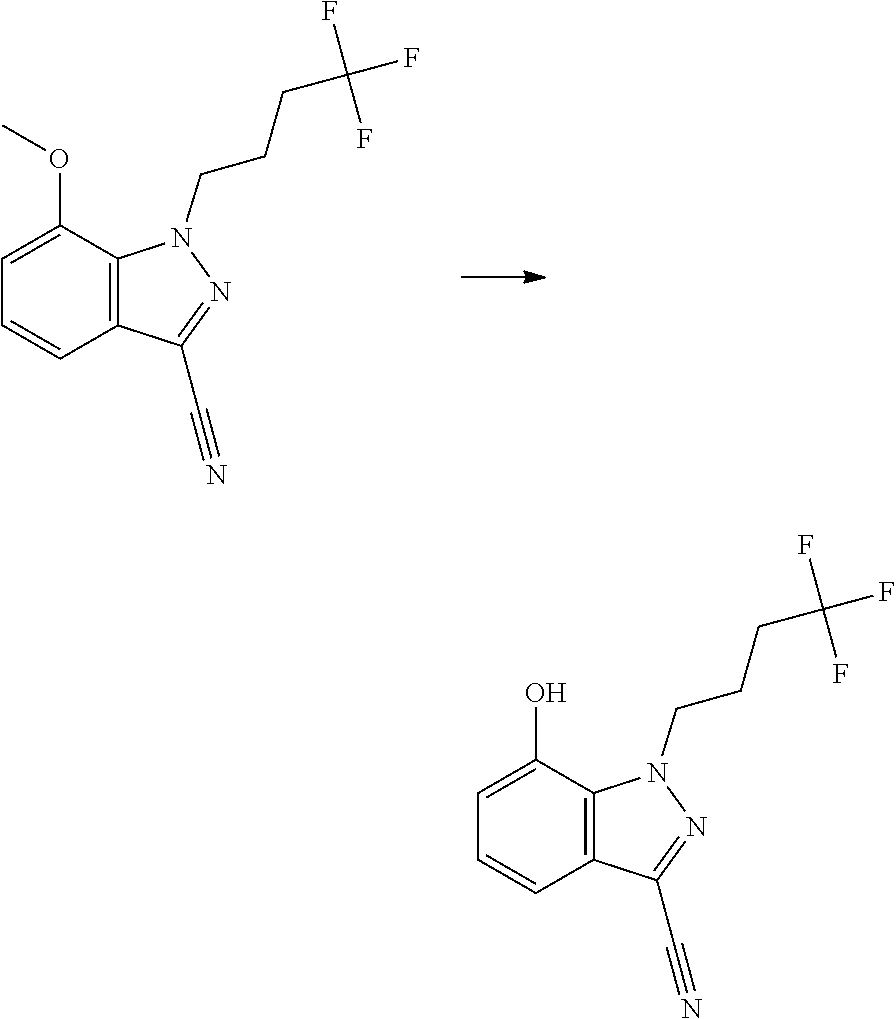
C(C1=NN(CCCC(F)(F)F)C2=C1C=CC=C2OC)#N.C(C1=NN(CCCC(F)(F)F)C2=C1C=CC=C2O)#N
